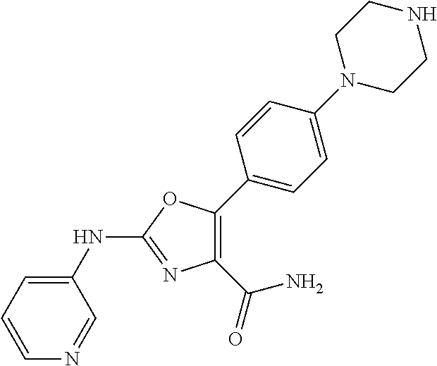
C1(NC2=NC(C(=O)N)=C(C3=CC=C(N4CCNCC4)C=C3)O2)=CC=CN=C1
